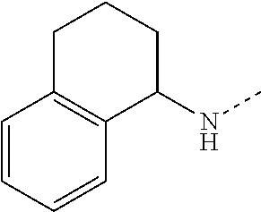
C1=CC=CC2=C1CCCC2NC
